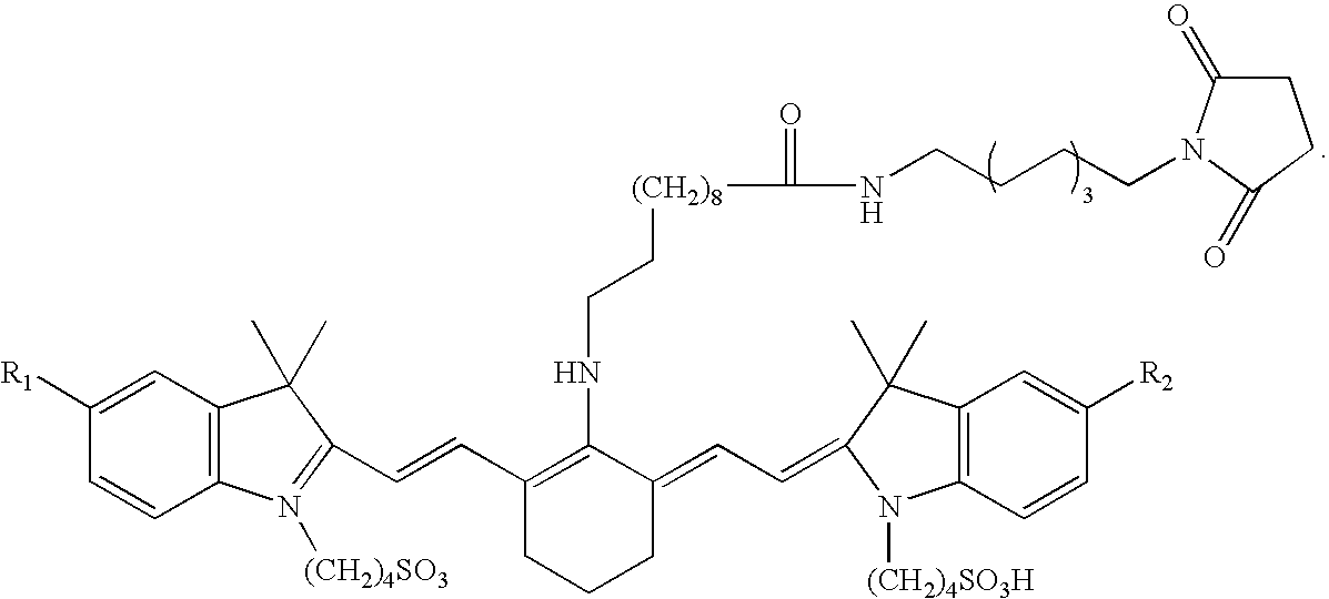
C1([R1])=CC2=C(C=C1)N([(CH2)4SO3])=C(C=CC1=C(NCC[(CH2)8]C(NCCCCN3C(=O)CCC3=O)=O)C(=CC=C3C(C)(C)C4=C(C=CC([R2])=C4)N3[(CH2)4SO3H])CCC1)C2(C)C
